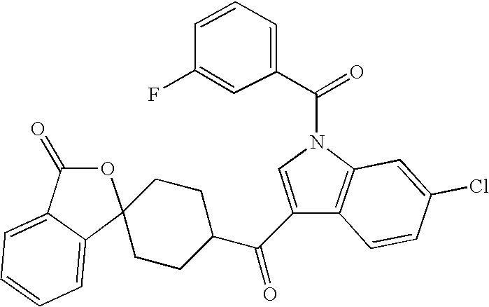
C1(C(C2CCC3(C4=CC=CC=C4C(=O)O3)CC2)=O)=CN(C(=O)C2=CC=CC(F)=C2)C2=C1C=CC(Cl)=C2
